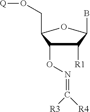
C1([R1])C(ON=C([R4])[R3])C(CO[Q])OC1B
